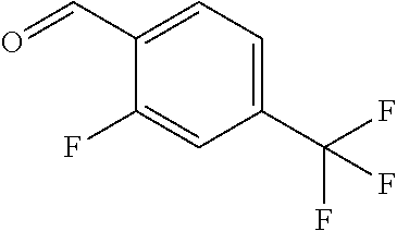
C1(C(F)(F)F)=CC=C(C=O)C(F)=C1
